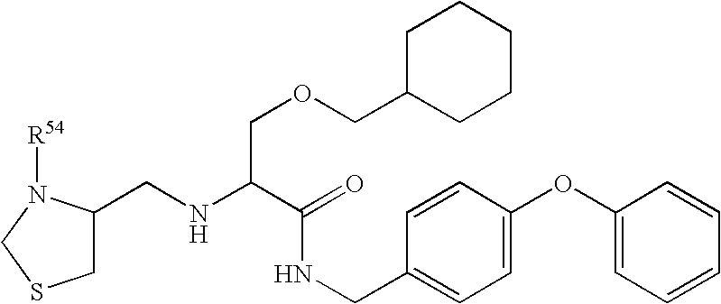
C1(CNC(C(=O)NCC2=CC=C(OC3=CC=CC=C3)C=C2)COCC2CCCCC2)CSCN1[R54]
